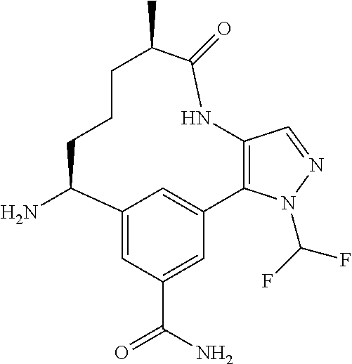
NC1C2=CC(C(N)=O)=CC(=C2)C2=C(C=NN2C(F)F)NC(=O)C(C)CCC1
